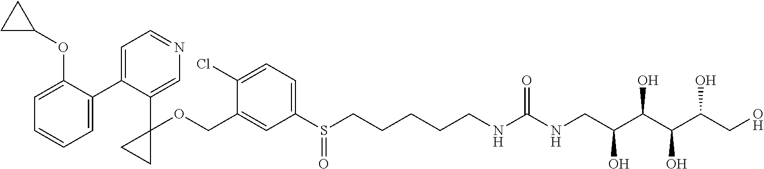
C1=C(COC2(C3=CN=CC=C3C3=CC=CC=C3OC3CC3)CC2)C(Cl)=CC=C1S(CCCCCNC(NCC(C(C(C(CO)O)O)O)O)=O)=O
